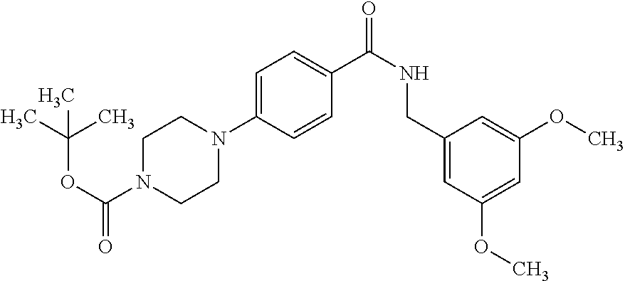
C1=C(N2CCN(C(OC(C)(C)C)=O)CC2)C=CC(C(NCC2=CC(OC)=CC(OC)=C2)=O)=C1
